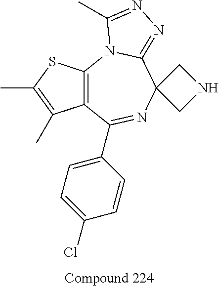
C12=C(SC(C)=C1C)N1C(=NN=C1C)C1(N=C2C2=CC=C(Cl)C=C2)CNC1
